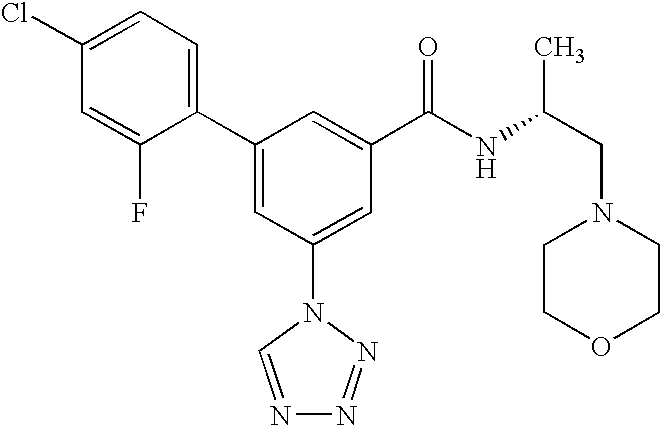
C1(C2=CC(N3C=NN=N3)=CC(C(NC(CN3CCOCC3)C)=O)=C2)=CC=C(Cl)C=C1F
